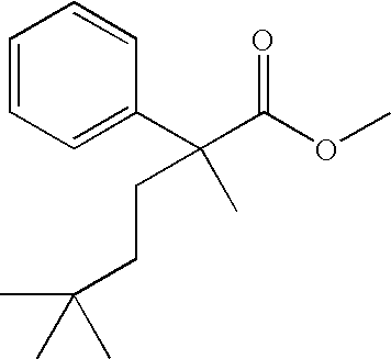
C1=CC=C(C(C(OC)=O)(CCC(C)(C)C)C)C=C1
